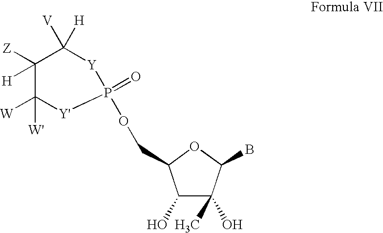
C1([Z])([H])C([W])([W'])[Y']P(=O)(OCC2C(O)C(C)(O)C(B)O2)[Y]C1([V])[H]
